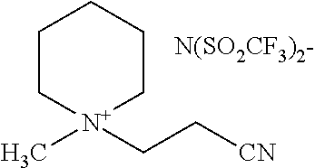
C1C[N+](CC[CN])(C)CCC1
